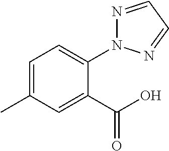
N1=CC=NN1C1=CC=C(C)C=C1C(O)=O
